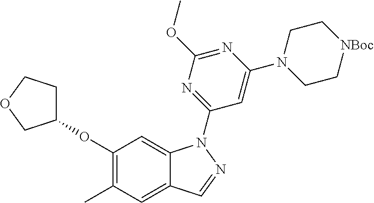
C1(OC2CCOC2)=C(C)C=C2C(=C1)N(C1=NC(OC)=NC(N3CC[NBoc]CC3)=C1)N=C2
